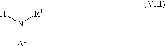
[H]N([R1])[A1]
